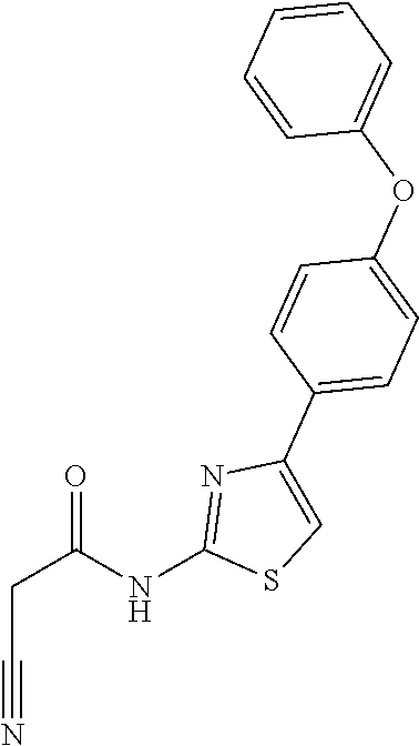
C1=CC=C(OC2=CC=C(C3=CSC(NC(CC#N)=O)=N3)C=C2)C=C1
